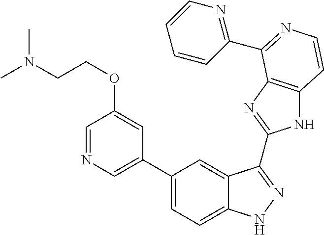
C1(C2=CN=CC(OCCN(C)C)=C2)=CC=C2C(=C1)C(C1=NC3=C(N1)C=CN=C3C1=NC=CC=C1)=NN2
